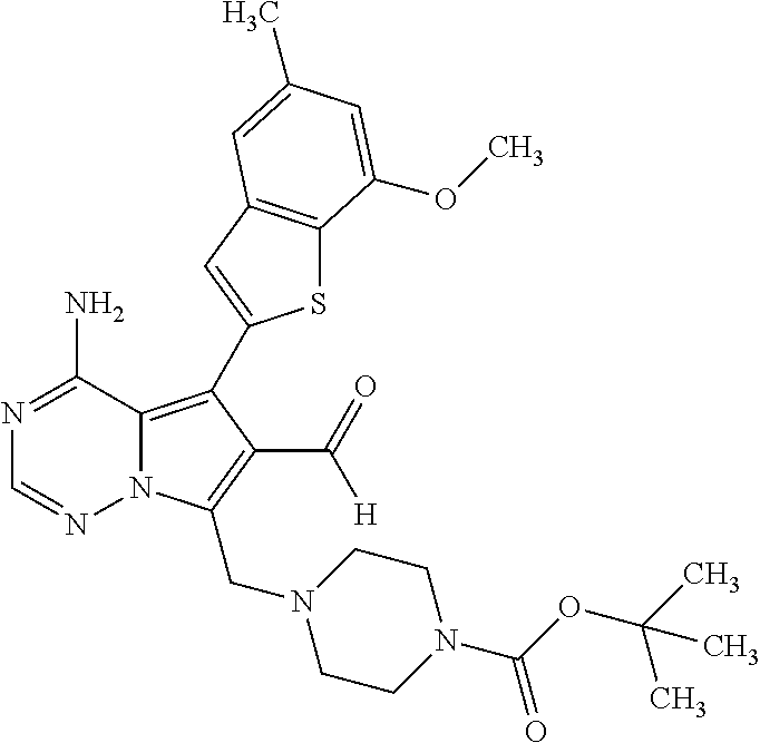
N1=C(N)C2=C(C3=CC4=C(S3)C(OC)=CC(C)=C4)C(C([H])=O)=C(CN3CCN(C(=O)OC(C)(C)C)CC3)N2N=C1
